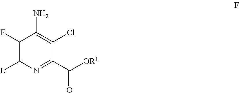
C1(F)=C([L])N=C(C([OR1])=O)C(Cl)=C1N
